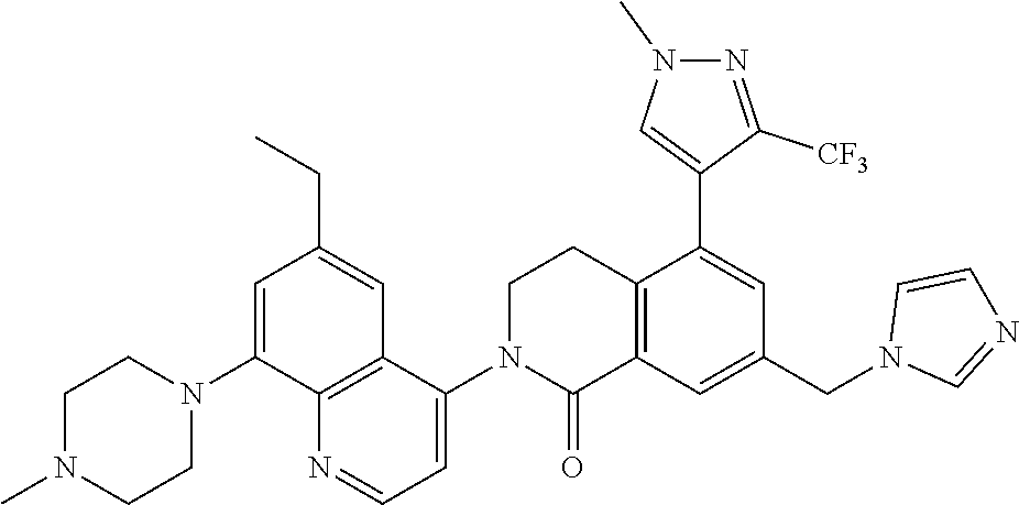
C12=C(C=C(CN3C=NC=C3)C=C1C1=CN(C)N=C1[CF3])C(=O)N(C1=CC=NC3=C1C=C(CC)C=C3N1CCN(C)CC1)CC2
